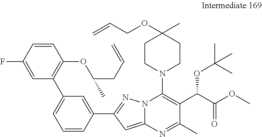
C1=CC(C2=NN3C(=C2)N=C(C)C(C(C(OC)=O)OC(C)(C)C)=C3N2CCC(C)(OCC=C)CC2)=CC(C2=C(OC(CC=C)C)C=CC(F)=C2)=C1
